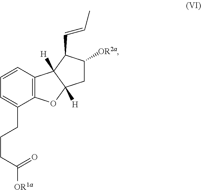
C1=CC2=C(C(CCCC(=O)[OR1a])=C1)OC1([H])C2([H])C(C=CC)C([OR2a])C1
